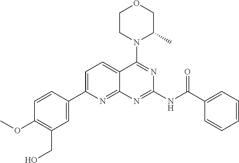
C1=C(C2=CC(CO)=C(OC)C=C2)N=C2C(=C1)C(N1C(C)COCC1)=NC(NC(C1=CC=CC=C1)=O)=N2
